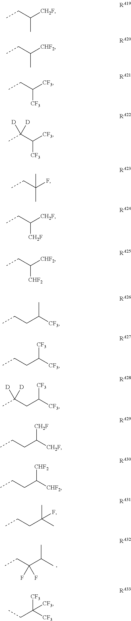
C([CH2F])(CC)C.C([CHF2])(CC)C.C([CF3])(CC)[CF3].C([CF3])(C(C)([D])[D])[CF3].C(F)(CC)(C)C.C([CH2F])(CC)[CH2F].C([CHF2])(CC)[CHF2].C(C([CF3])C)CC.C(C([CF3])[CF3])CC.C(C([CF3])[CF3])C(C)([D])[D].C(C([CH2F])[CH2F])CC.C(C([CHF2])[CHF2])CC.C(C(C)(C)F)CC.C(C(C)C)(CC)(F)F.C(C([CF3])([CF3])[CF3])C
